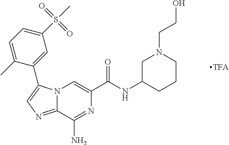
N12C(=NC=C1C1=CC(S(C)(=O)=O)=CC=C1C)C(N)=NC(C(NC1CCCN(CCO)C1)=O)=C2
